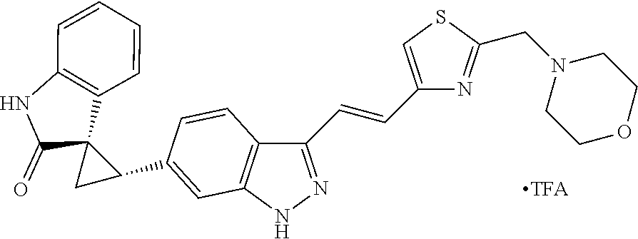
C(=CC1=CSC(CN2CCOCC2)=N1)C1=NNC2=C1C=CC(C1CC13C(=O)NC1=C3C=CC=C1)=C2
